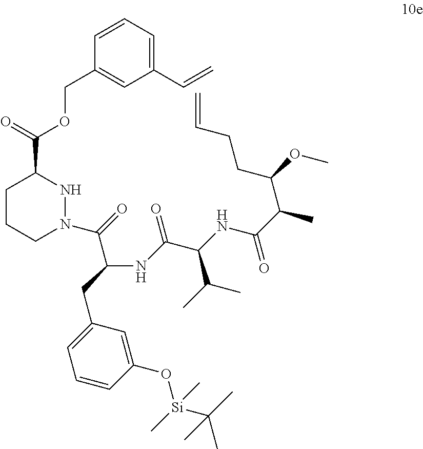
C1=CC(COC(C2CCCN(C(=O)C(CC3=CC=CC(O[Si](C)(C(C)(C)C)C)=C3)NC(=O)C(C(C)C)NC(=O)C(C(CCC=C)OC)C)N2)=O)=CC(C=C)=C1
